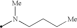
N(CCC[Me])(C)[Me]
